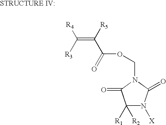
C1([R1])([R2])N([X])C(=O)N(COC(C([R5])=C([R3])[R4])=O)C1=O
